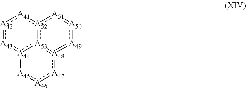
[A52]12:[A53]3:[A48](:[A47]:[A46]:[A45]:[A44]:3:[A43]:[A42]:[A41]:1)=[A49]:[A50]:[A51]:2
